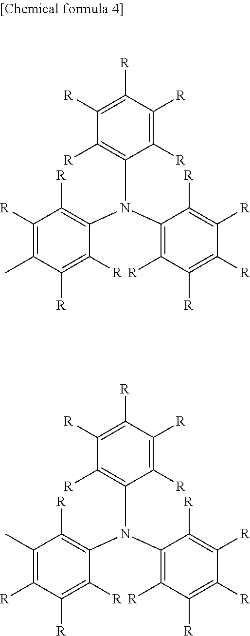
C1([R])=C(C)C([R])=C([R])C(N(C2=C([R])C([R])=C([R])C([R])=C2[R])C2=C([R])C([R])=C([R])C([R])=C2[R])=C1[R].C1(C)=C([R])C([R])=C([R])C(N(C2=C([R])C([R])=C([R])C([R])=C2[R])C2=C([R])C([R])=C([R])C([R])=C2[R])=C1[R]
